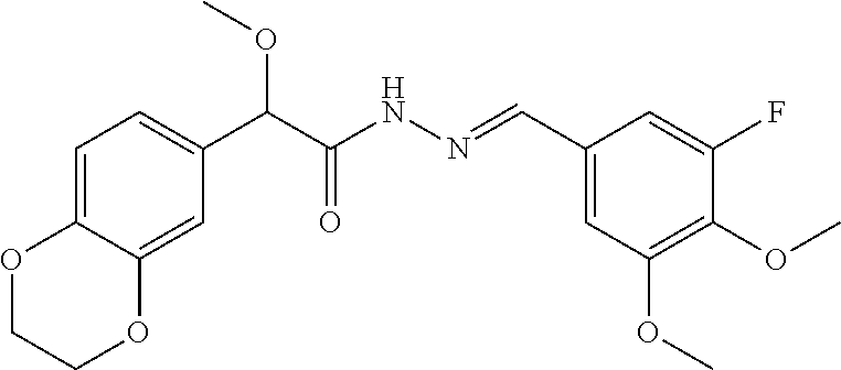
C(C(NN=CC1=CC(OC)=C(OC)C(F)=C1)=O)(OC)C1=CC=C2C(=C1)OCCO2
